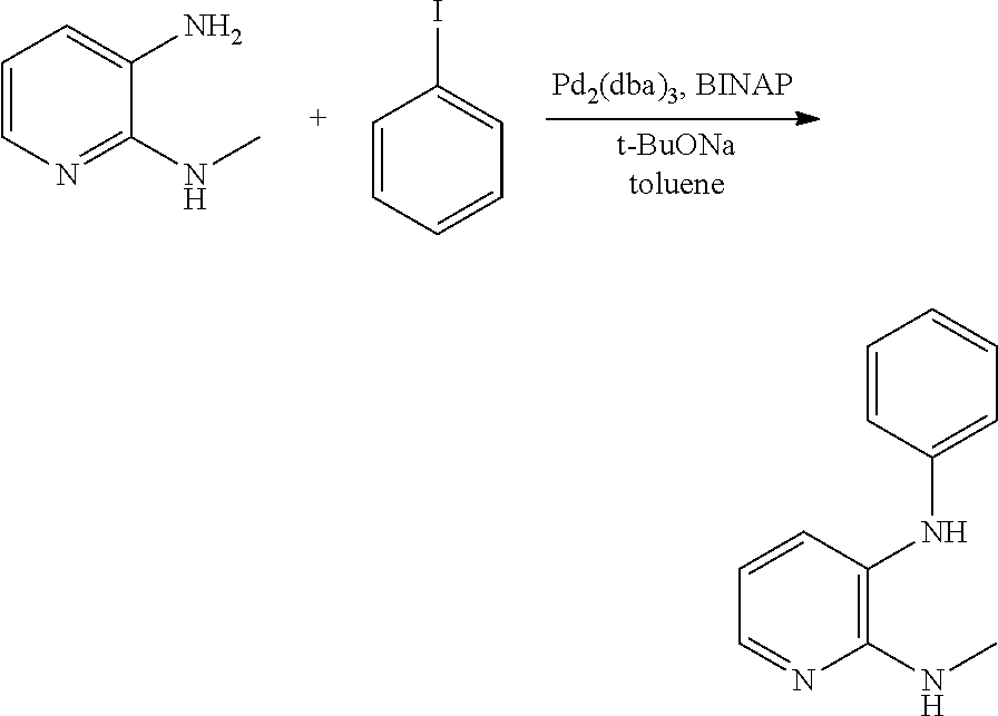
C1=CN=C(NC)C(N)=C1.C1=CC=CC=C1I.C1=CC(NC2=CC=CC=C2)=C(NC)N=C1
